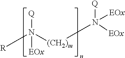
[R]N([(CH2)m]N([Q])([EOx])[EOx])([Q])[EOx]
